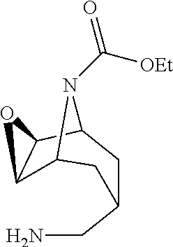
C1(CN)CC2C3C(O3)C(C1)N2C([OEt])=O
